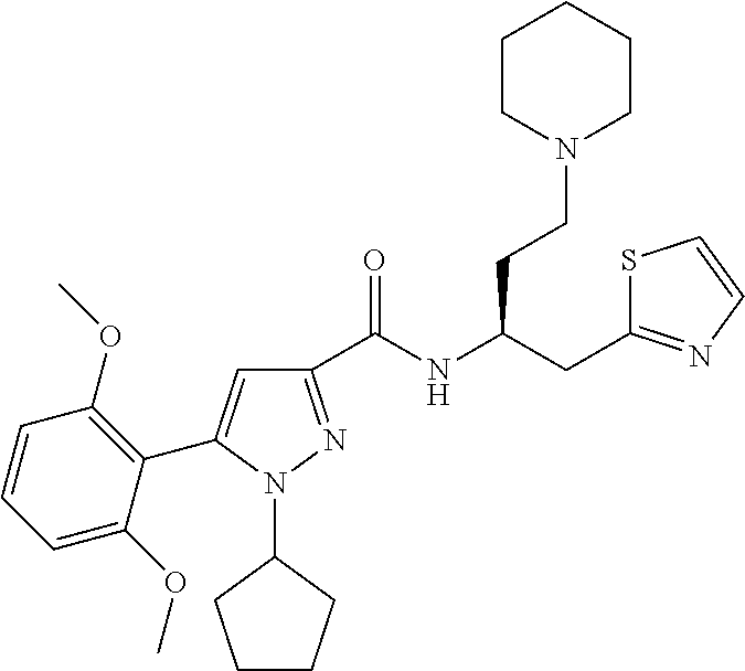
C1(C(NC(CC2=NC=CS2)CCN2CCCCC2)=O)=NN(C2CCCC2)C(C2=C(OC)C=CC=C2OC)=C1
